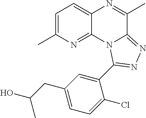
C1=C(C)N=C2C(=C1)N=C(C)C1=NN=C(C3=CC(CC(O)C)=CC=C3Cl)N21
